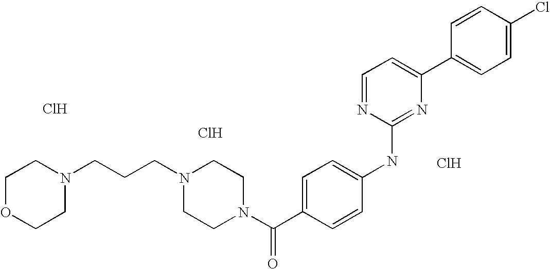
C1=CC(C2=CC=NC(NC3=CC=C(C(N4CCN(CCCN5CCOCC5)CC4)=O)C=C3)=N2)=CC=C1Cl.Cl.Cl.Cl
